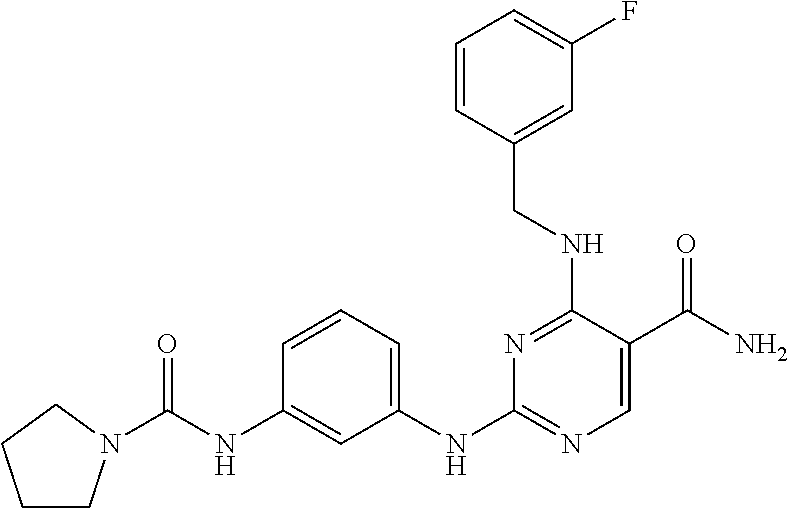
C1(NC(=O)N2CCCC2)=CC(NC2=NC=C(C(N)=O)C(NCC3=CC(F)=CC=C3)=N2)=CC=C1
